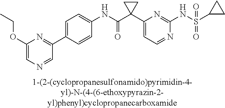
N1=CC=C(C2(C(NC3=CC=C(C4=NC(OCC)=CN=C4)C=C3)=O)CC2)N=C1NS(=O)(=O)C1CC1
